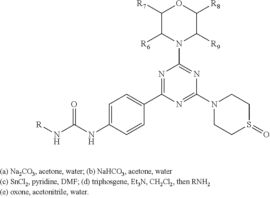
C1=C(NC(N[R])=O)C=CC(C2=NC(N3C([R6])C([R7])OC([R8])C3[R9])=NC(N3CCS(=O)CC3)=N2)=C1
